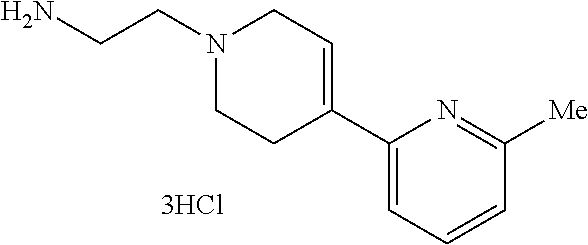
C1(C2=CCN(CCN)CC2)=CC=CC([Me])=N1
